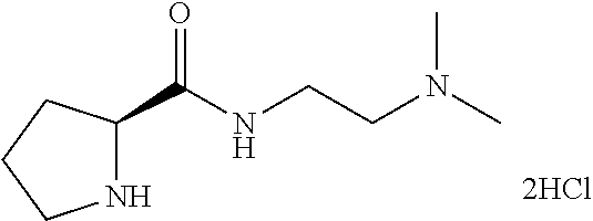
N1C(C(NCCN(C)C)=O)CCC1
